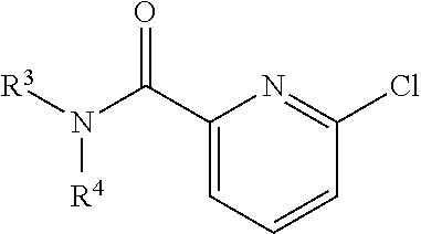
C1(C(=O)N([R3])[R4])=CC=CC(Cl)=N1
